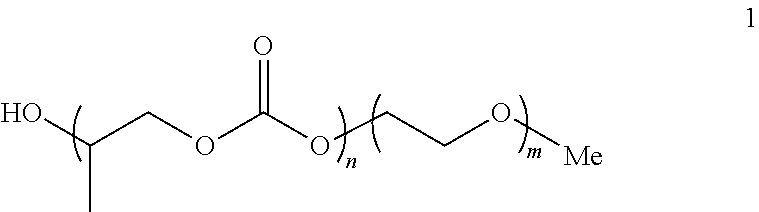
OC(COC(OCCO[Me])=O)C
